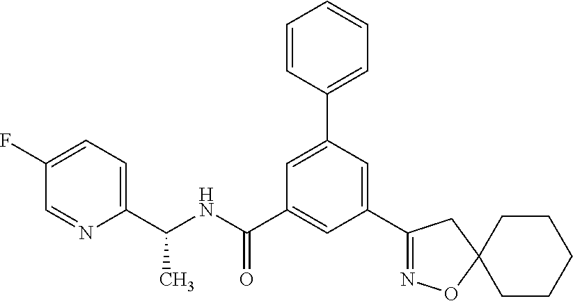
C1=C(C2=CC=CC=C2)C=C(C2=NOC3(C2)CCCCC3)C=C1C(NC(C1=CC=C(F)C=N1)C)=O
